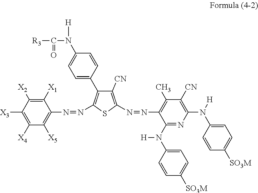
C1=C(C2=C(N=NC3=C([X5])C([X4])=C([X3])C([X2])=C3[X1])SC(N=NC3=C(C)C([CN])=C(N([H])C4=CC=C([SO3M])C=C4)N=C3N(C3=CC=C([SO3M])C=C3)[H])=C2[CN])C=CC(N([H])C([R3])=O)=C1
